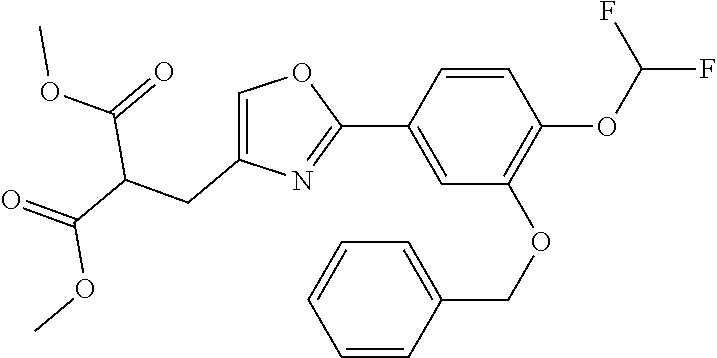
C1=CC(C2=NC(CC(C(=O)OC)C(=O)OC)=CO2)=CC(OCC2=CC=CC=C2)=C1OC(F)F
